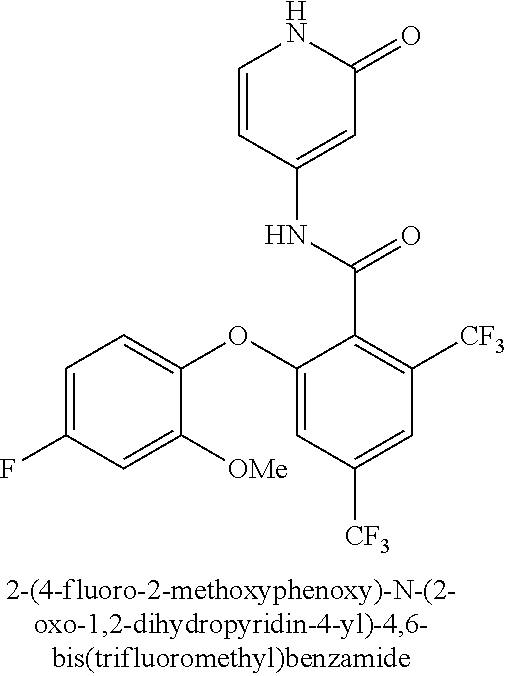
O(C1=CC([CF3])=CC([CF3])=C1C(=O)NC1=CC(=O)NC=C1)C1=CC=C(F)C=C1[OMe]
